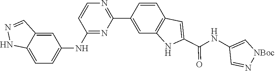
C1=NNC2=CC=C(NC3=NC(C4=CC5=C(C=C4)C=C(C(NC4=C[NBoc]N=C4)=O)N5)=NC=C3)C=C12
